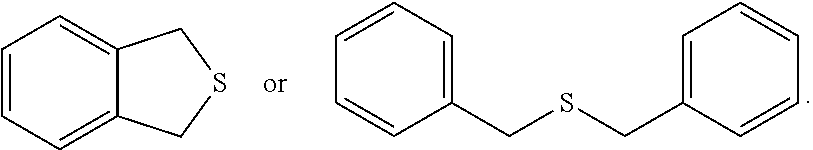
C1=CC=C2C(=C1)CSC2.C1=CC=C(CSCC2=CC=CC=C2)C=C1
